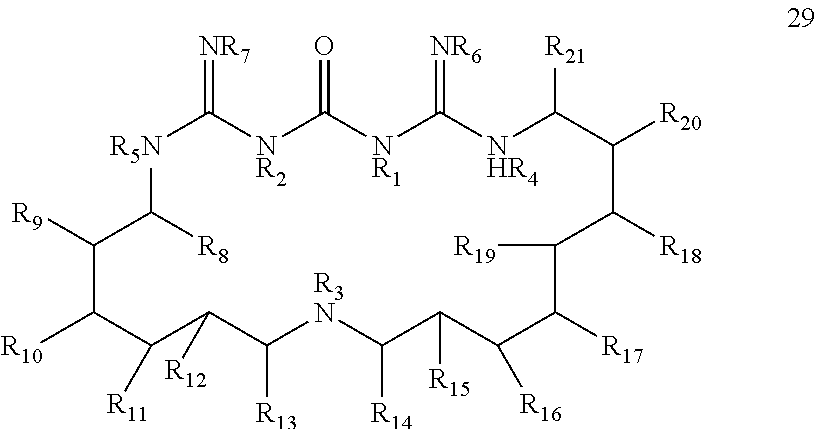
[R5N]1C(=[NR7])[NR2]C(=O)[NR1]C(=[NR6])[NHR4]C([R21])C([R20])C([R18])C([R19])C([R17])C([R16])C([R15])C([R14])[R3N]C([R13])C([R12])C([R11])C([R10])C([R9])C1[R8]
